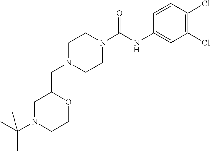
C1N(CC2CN(C(C)(C)C)CCO2)CCN(C(NC2=CC(Cl)=C(Cl)C=C2)=O)C1
